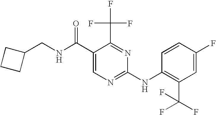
C(NC(C1=CN=C(NC2=C(C(F)(F)F)C=C(F)C=C2)N=C1C(F)(F)F)=O)C1CCC1
